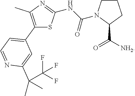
C1CN(C(NC2=NC(C)=C(C3=CC=NC(C(C)(C)C(F)(F)F)=C3)S2)=O)C(C([NH2])=O)C1
